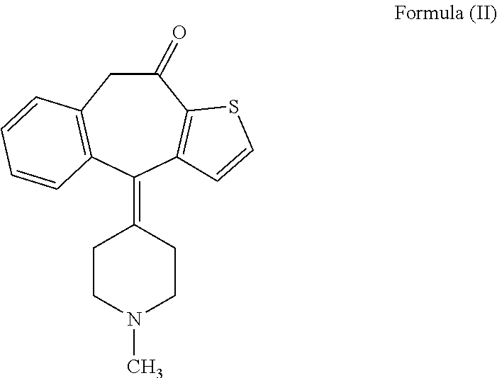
N1(C)CCC(=C2C3=C(SC=C3)C(=O)CC3=C2C=CC=C3)CC1
